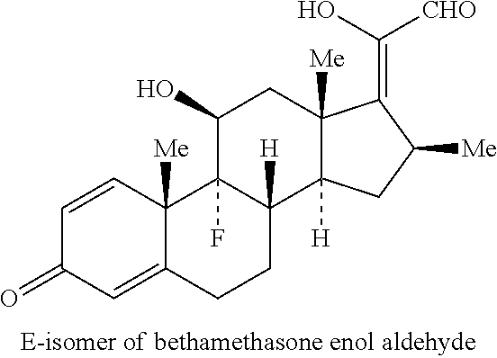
C1(O)C2(F)C([H])(C3([H])C([Me])(C1)C(=C(O)[CHO])C([Me])C3)CCC1=CC(=O)C=CC21[Me]
